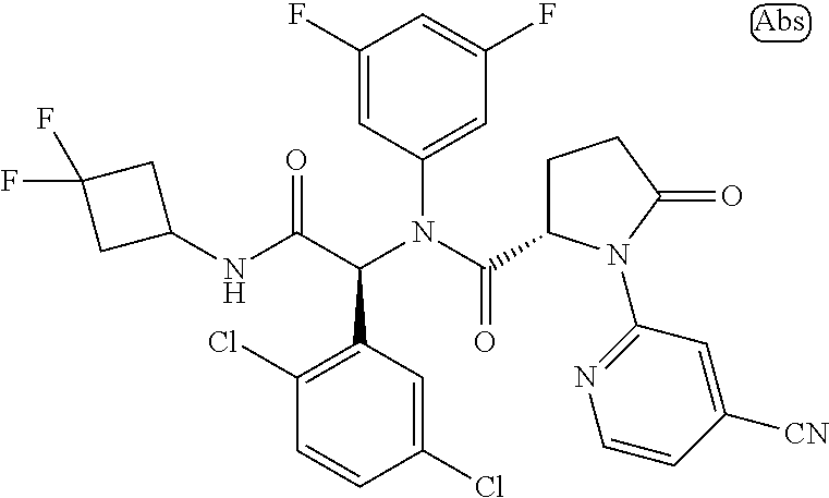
C1(N(C(C2CCC(=O)N2C2=NC=CC([CN])=C2)=O)C(C(NC2CC(F)(F)C2)=O)C2=C(Cl)C=CC(Cl)=C2)=CC(F)=CC(F)=C1
